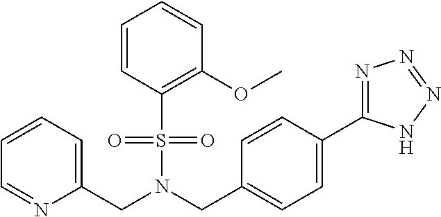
C1=CC=C(CN(CC2=CC=C(C3=NN=NN3)C=C2)S(=O)(=O)C2=C(OC)C=CC=C2)N=C1
